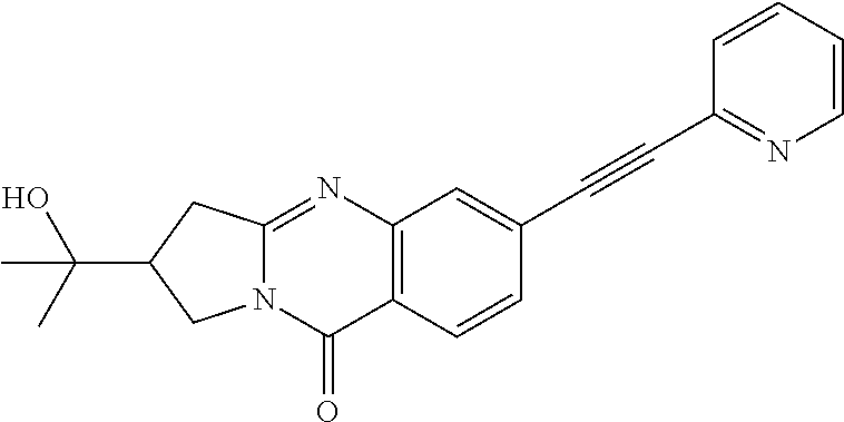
C12=C(C=CC(C#CC3=NC=CC=C3)=C1)C(=O)N1C(=N2)CC(C(C)(O)C)C1
